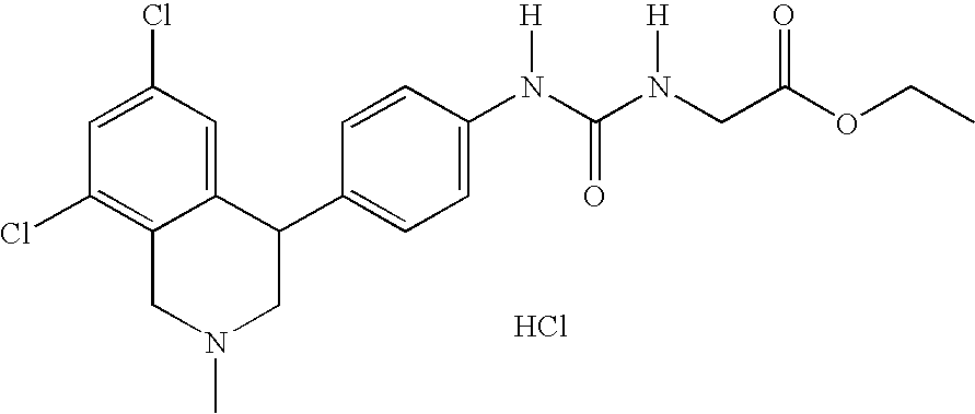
C1=C(Cl)C=C2C(=C1Cl)CN(C)CC2C1=CC=C(N([H])C(=O)N([H])CC(=O)OCC)C=C1.Cl
